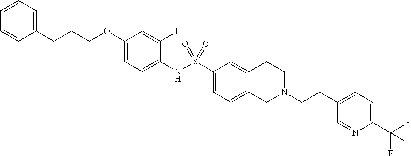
C1(OCCCC2=CC=CC=C2)=CC=C(NS(C2=CC=C3C(=C2)CCN(CCC2=CC=C(C(F)(F)F)N=C2)C3)(=O)=O)C(F)=C1
